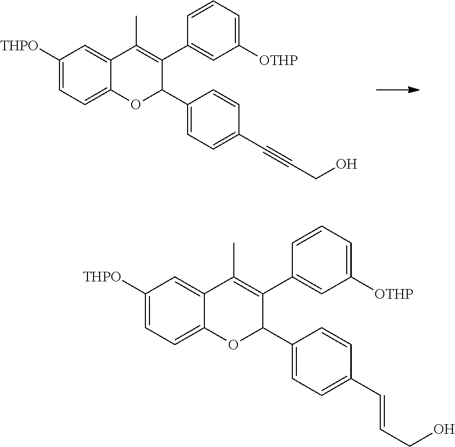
C1([THPO])=CC=C2C(=C1)C(C)=C(C1=CC([OTHP])=CC=C1)C(C1=CC=C(C#CCO)C=C1)O2.C1([THPO])=CC=C2C(=C1)C(C)=C(C1=CC([OTHP])=CC=C1)C(C1=CC=C(C=CCO)C=C1)O2
